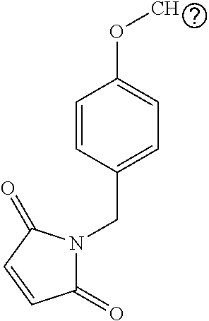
C1=CC(CN2C(=O)C=CC2=O)=CC=C1OC
